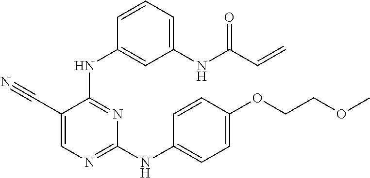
N(C1=NC=C(C#N)C(NC2=CC(NC(C=C)=O)=CC=C2)=N1)C1=CC=C(OCCOC)C=C1
